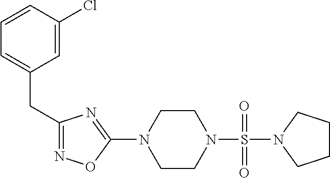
N1=C(CC2=CC=CC(Cl)=C2)N=C(N2CCN(S(=O)(=O)N3CCCC3)CC2)O1
